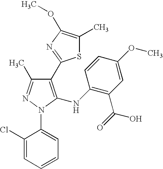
C1(C2=NC(OC)=C(C)S2)=C(NC2=C(C(=O)O)C=C(OC)C=C2)N(C2=CC=CC=C2Cl)N=C1C
